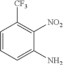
C1=CC=C(N)C([NO2])=C1[CF3]
